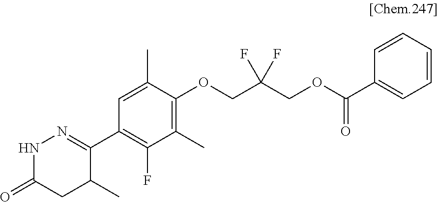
C1=C(C)C(OCC(COC(=O)C2=CC=CC=C2)(F)F)=C(C)C(F)=C1C1=NNC(=O)CC1C
